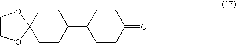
C1(C2CCC(=O)CC2)CCC2(CC1)OCCO2
